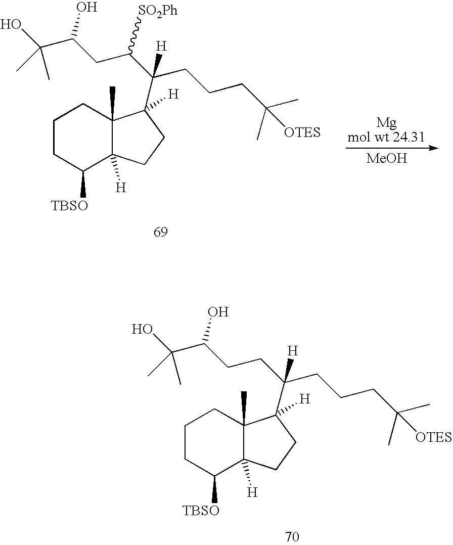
C1CC([TBSO])C2([H])C(C)(C1)C(C(CCCC(C)(C)[OTES])(CCC(C(O)(C)C)O)[H])([H])CC2.[MeOH].C1CC([TBSO])C2([H])C(C)(C1)C(C(CCCC(C)(C)[OTES])(C(CC(C(O)(C)C)O)[SO2Ph])[H])([H])CC2
